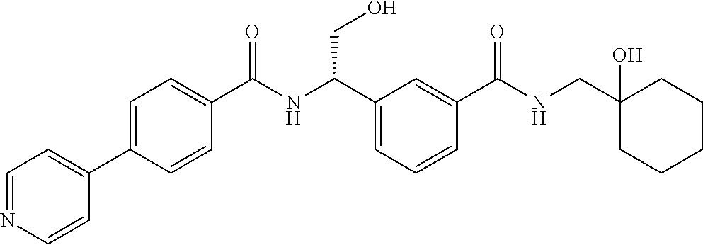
C1(C2=CC=NC=C2)=CC=C(C(NC(C2=CC=CC(C(NCC3(O)CCCCC3)=O)=C2)CO)=O)C=C1
